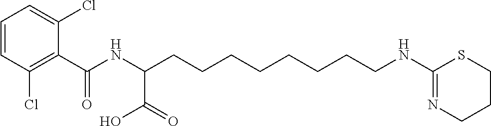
C1=CC(Cl)=C(C(NC(CCCCCCCCNC2=NCCCS2)C(=O)O)=O)C(Cl)=C1
